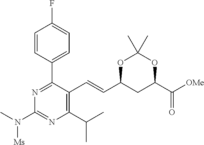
O1C(C=CC2=C(C(C)C)N=C(N([Ms])C)N=C2C2=CC=C(F)C=C2)CC(C([OMe])=O)OC1(C)C
